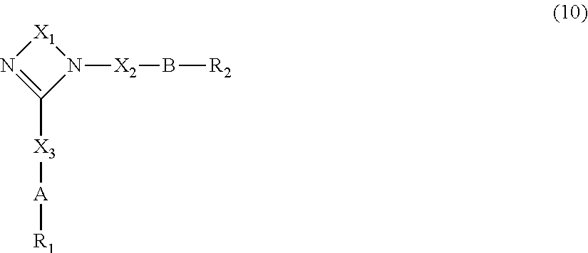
[X3](C1=N[X1]N1[X2]B[R2])[A][R1]
